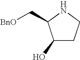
C1(O)CCNC1C[BnO]
